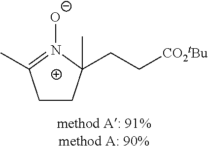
C(C[CO2tBu])C1(C)CCC(C)=N1[O-]
